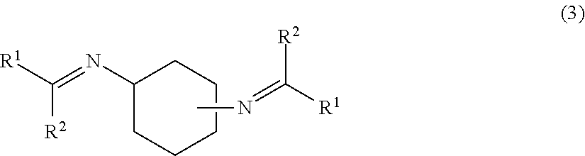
C1(N=C([R1])[R2])CCCCC1.CN=C([R2])[R1]
